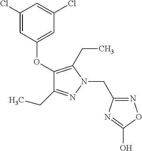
C1(OC2=CC(Cl)=CC(Cl)=C2)=C(CC)N(CC2=NOC(O)=N2)N=C1CC
